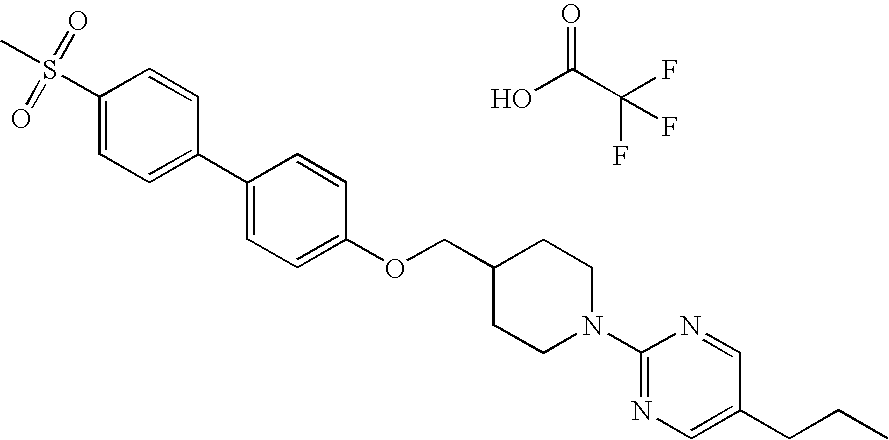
S(C1=CC=C(C2=CC=C(OCC3CCN(C4=NC=C(CCC)C=N4)CC3)C=C2)C=C1)(C)(=O)=O.OC(C(F)(F)F)=O
